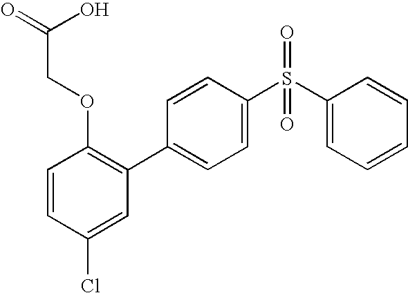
C1=CC(Cl)=CC(C2=CC=C(S(C3=CC=CC=C3)(=O)=O)C=C2)=C1OCC(=O)O
